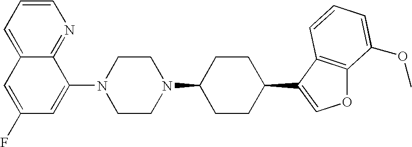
C1=CC=C2C(=N1)C(N1CCN(C3CCC(C4=COC5=C4C=CC=C5OC)CC3)CC1)=CC(F)=C2
